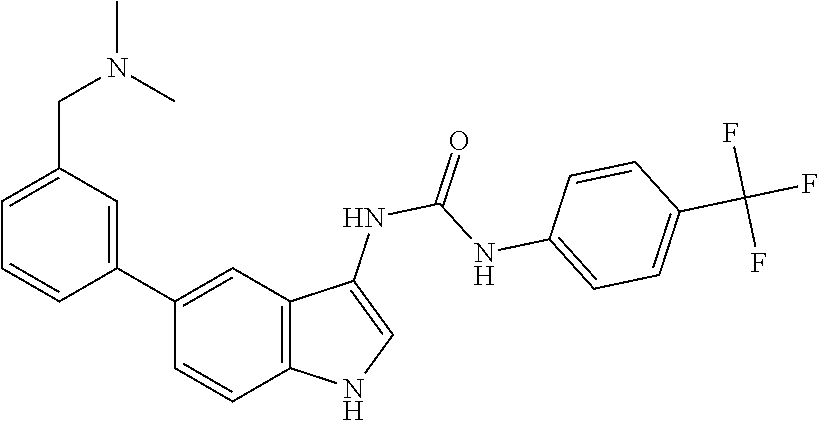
O=C(NC1=CNC2=C1C=C(C1=CC(CN(C)C)=CC=C1)C=C2)NC1=CC=C(C(F)(F)F)C=C1
